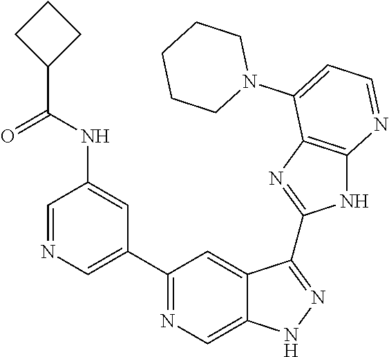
C1=NC=C(C2=NC=C3C(=C2)C(C2=NC4=C(N2)N=CC=C4N2CCCCC2)=NN3)C=C1NC(=O)C1CCC1
